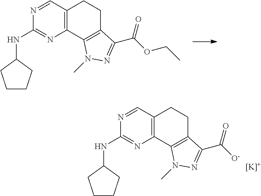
C12=C(C=NC(NC3CCCC3)=N1)CCC1=C2N(C)N=C1C(OCC)=O.C12=C(C=NC(NC3CCCC3)=N1)CCC1=C2N(C)N=C1C([O-])=O.[[K]+]
